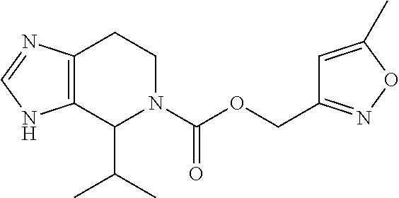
C12=C(C(C(C)C)N(C(OCC3=NOC(C)=C3)=O)CC1)NC=N2
